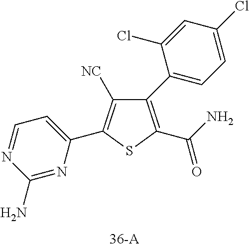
C1(C2=CC=C(Cl)C=C2Cl)=C(C(N)=O)SC(C2=CC=NC(N)=N2)=C1[NC]
